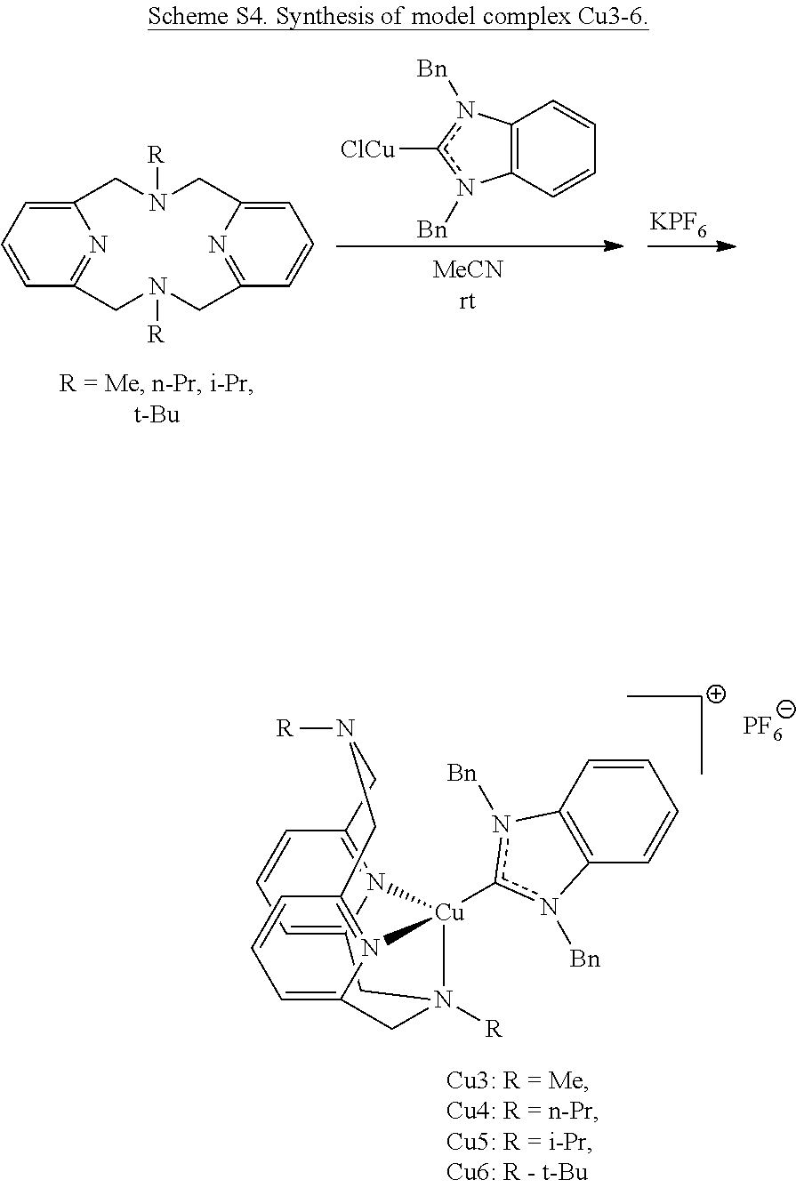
C12=CC=CC(=N1)CN([R])CC1=NC(=CC=C1)CN([R])C2.C12=C(C=CC=C1)n([Bn])c([ClCu])n2[Bn].[KPF6].N12=C3C=CC=C1CN1([R])[Cu]2(c2n([Bn])C4=C(C=CC=C4)n2[Bn])N2=C(C=CC=C2C1)CN([R])C3.[PF6]
